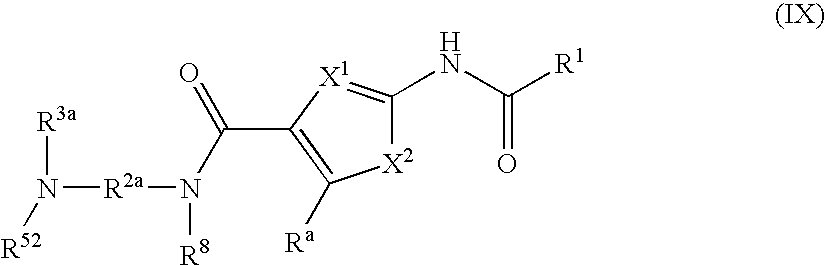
[X2]1C(NC([R1])=O)=[X1]C(C(N([R8])[R2a]N([R3a])[R52])=O)=C1[Ra]
